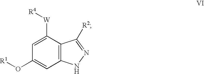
C1(O[R1])=CC2=C(C([W][R4])=C1)C([R2])=NN2
